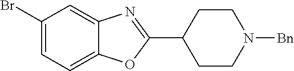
C1(Br)=CC=C2C(=C1)N=C(C1CCN([Bn])CC1)O2
